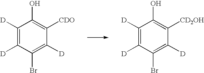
C1([D])=C([D])C(Br)=C([D])C([CDO])=C1O.C1([D])=C([D])C(Br)=C([D])C([CD2OH])=C1O
